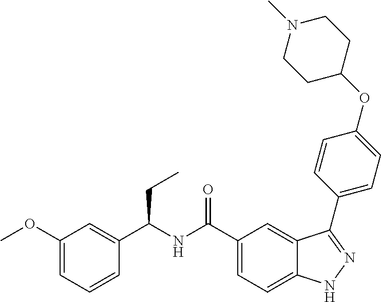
C1(OC)=CC=CC(C(NC(C2=CC=C3C(=C2)C(C2=CC=C(OC4CCN(C)CC4)C=C2)=NN3)=O)CC)=C1
